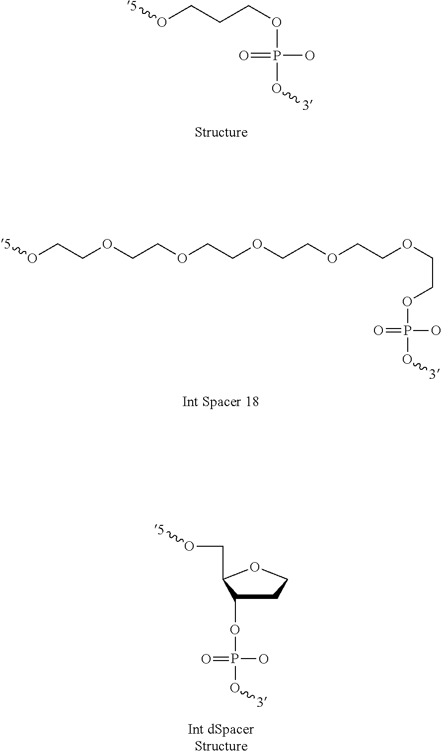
O(P(O)(=O)O[3])CCCO[5].C(OCCO[5])COCCOCCOCCOCCOP(=O)(O[3])O.C1COC(CO[5])C1OP(=O)(O[3])O
